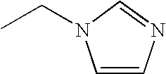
C1=CN=CN1CC
